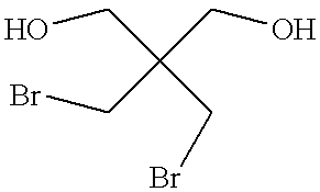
C(CO)(CBr)(CO)CBr
